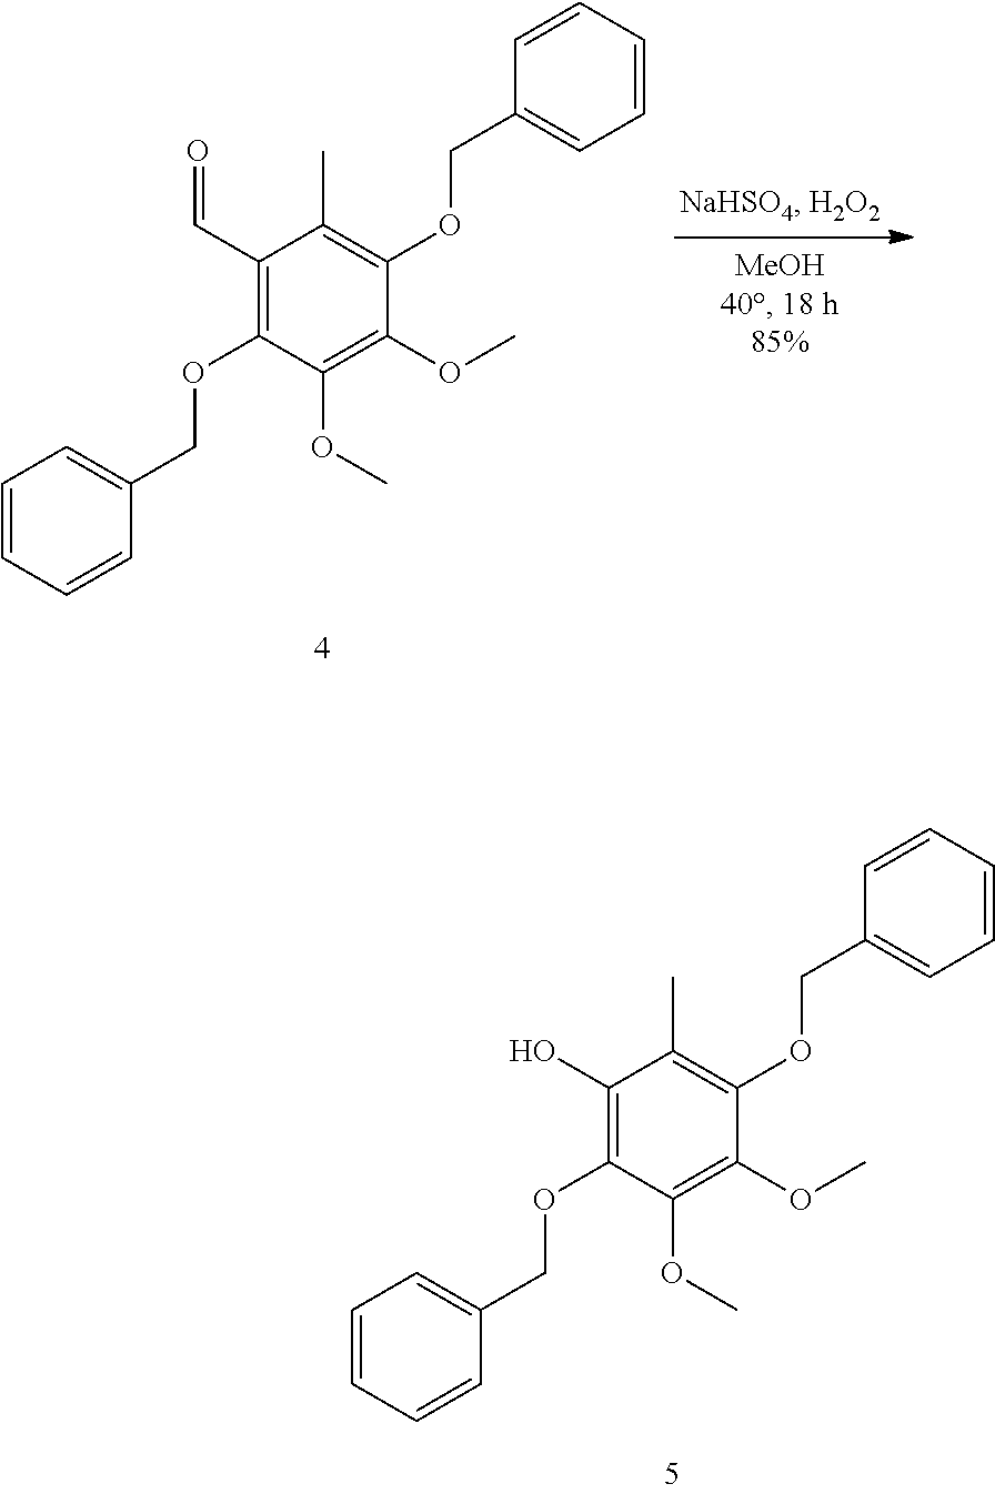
C1(O)=C(OCC2=CC=CC=C2)C(OC)=C(OC)C(OCC2=CC=CC=C2)=C1C.C1(C=O)=C(OCC2=CC=CC=C2)C(OC)=C(OC)C(OCC2=CC=CC=C2)=C1C
